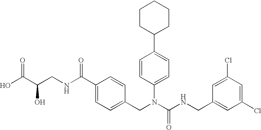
OC(C(CNC(C1=CC=C(CN(C(NCC2=CC(Cl)=CC(Cl)=C2)=O)C2=CC=C(C3CCCCC3)C=C2)C=C1)=O)O)=O
